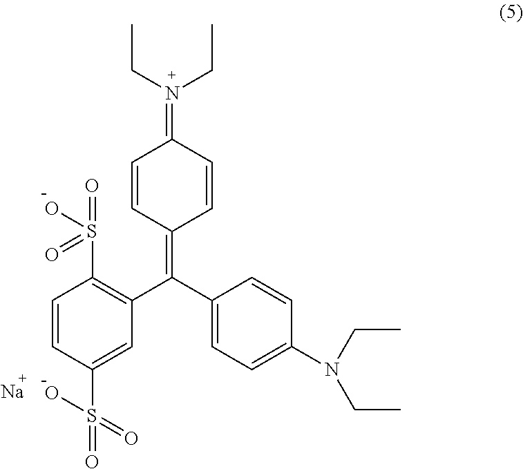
C1=CC(=C(C2=CC=C(N(CC)CC)C=C2)C2=C(S(=O)(=O)O)C=CC(S(=O)(O)=O)=C2)C=CC1=N(CC)CC.[Na]
